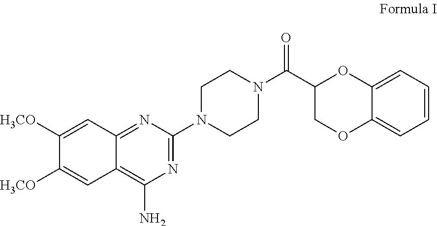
N1=C(N2CCN(C(C3COC4=CC=CC=C4O3)=O)CC2)N=C2C(=C1N)C=C([H3CO])C([H3CO])=C2
